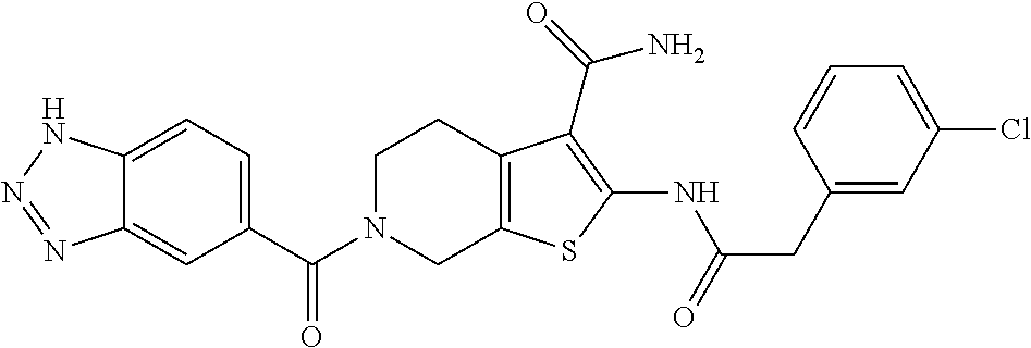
C1(C(N2CC3=C(CC2)C(C(N)=O)=C(NC(=O)CC2=CC(Cl)=CC=C2)S3)=O)=CC=C2C(=C1)N=NN2
